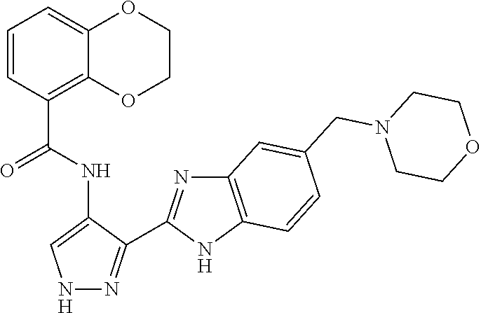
C1=C2C(=C(C(NC3=CNN=C3C3=NC4=C(N3)C=CC(CN3CCOCC3)=C4)=O)C=C1)OCCO2
